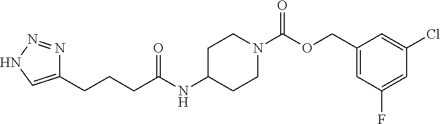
C1(COC(N2CCC(NC(CCCC3=CNN=N3)=O)CC2)=O)=CC(F)=CC(Cl)=C1
